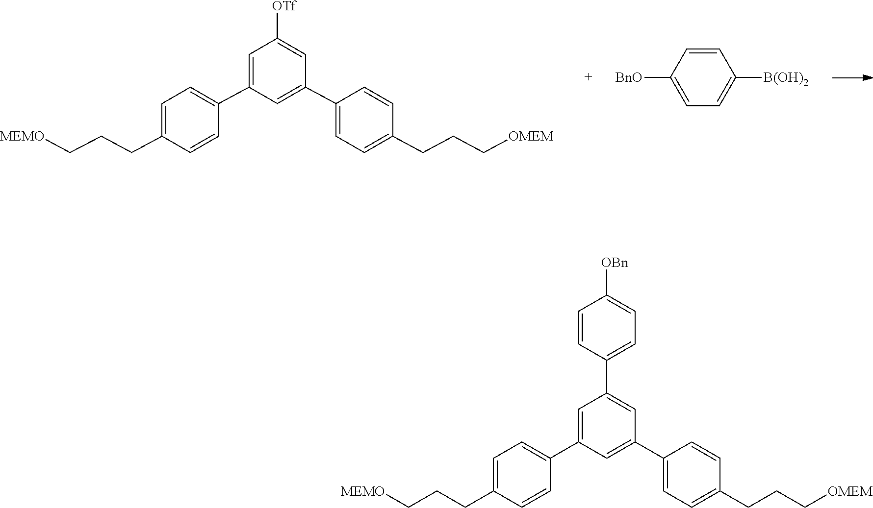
[MEMO]CCCC1=CC=C(C2=CC([OTf])=CC(C3=CC=C(CCC[OMEM])C=C3)=C2)C=C1.[BnO]C1=CC=C([B(OH)2])C=C1.[MEMO]CCCC1=CC=C(C2=CC(C3=CC=C([OBn])C=C3)=CC(C3=CC=C(CCC[OMEM])C=C3)=C2)C=C1
